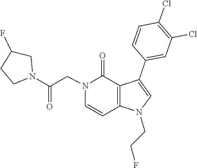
C1=CC(C2=CN(CCF)C3=C2C(=O)N(CC(N2CCC(F)C2)=O)C=C3)=CC(Cl)=C1Cl
